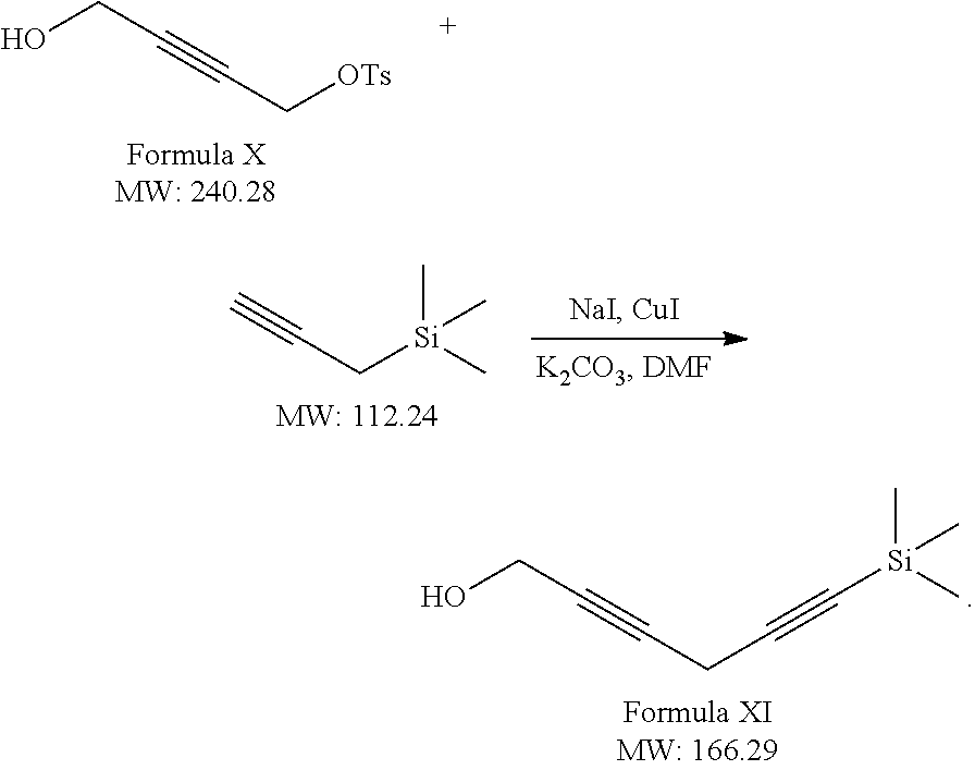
OCC#CC[OTs].C#CC[Si](C)(C)C.OCC#CCC#C[Si](C)(C)C
